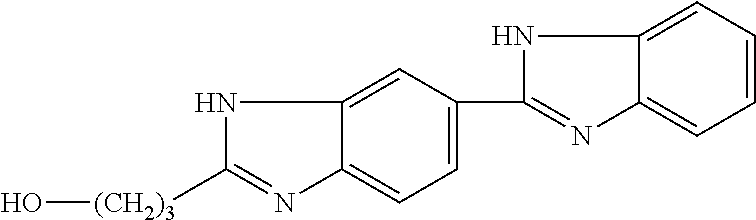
C1(C2=CC=C3N=C([(CH2)3]O)NC3=C2)=NC2=CC=CC=C2N1
